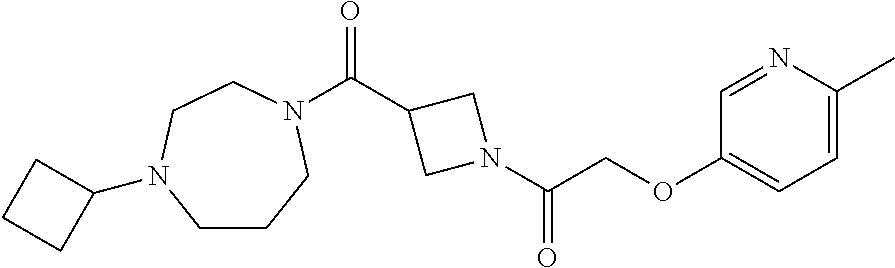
C1CCN(C(C2CN(C(COC3=CC=C(C)N=C3)=O)C2)=O)CCN1C1CCC1
